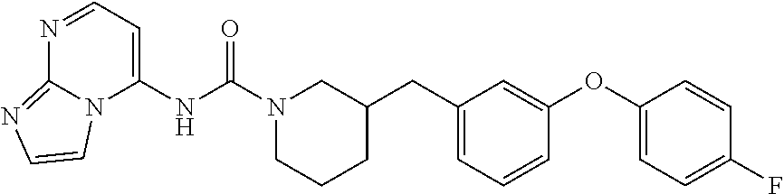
N1=CC=C(NC(N2CCCC(CC3=CC=CC(OC4=CC=C(F)C=C4)=C3)C2)=O)N2C1=NC=C2
